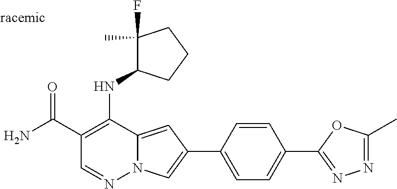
O=C(C1=C(NC2C(F)(C)CCC2)C2=CC(C3=CC=C(C4=NN=C(C)O4)C=C3)=CN2N=C1)N
